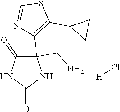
N1=CSC(C2CC2)=C1C1(CN)C(=O)NC(=O)N1.[H]Cl
